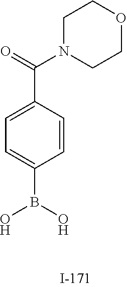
O=C(N1CCOCC1)C1=CC=C(B(O)O)C=C1
